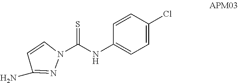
N1(C(NC2=CC=C(Cl)C=C2)=S)C=CC(N)=N1
